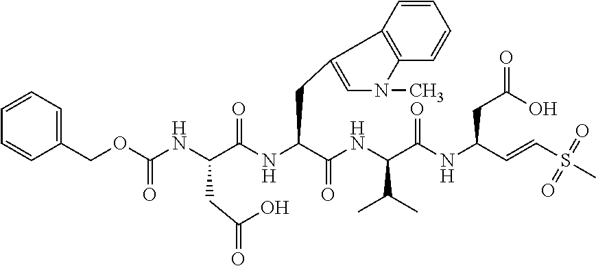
C(C(=O)NC(C(=O)NC(CC(O)=O)C=CS(C)(=O)=O)C(C)C)(CC1=CN(C)C2=C1C=CC=C2)NC(=O)C(NC(OCC1=CC=CC=C1)=O)CC(=O)O
